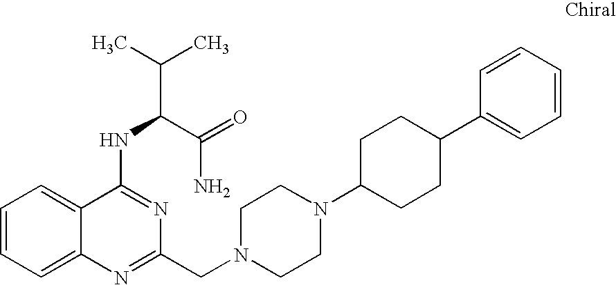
C1=CC=C2C(=C1)C(NC(C(C)C)C(=O)N)=NC(CN1CCN(C3CCC(C4=CC=CC=C4)CC3)CC1)=N2
